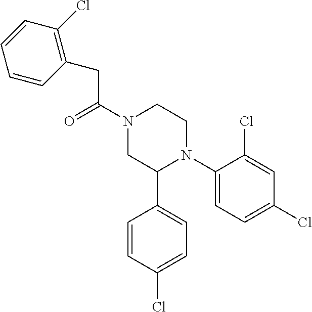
C(C(N1CC(C2=CC=C(Cl)C=C2)N(C2=CC=C(Cl)C=C2Cl)CC1)=O)C1=C(Cl)C=CC=C1
